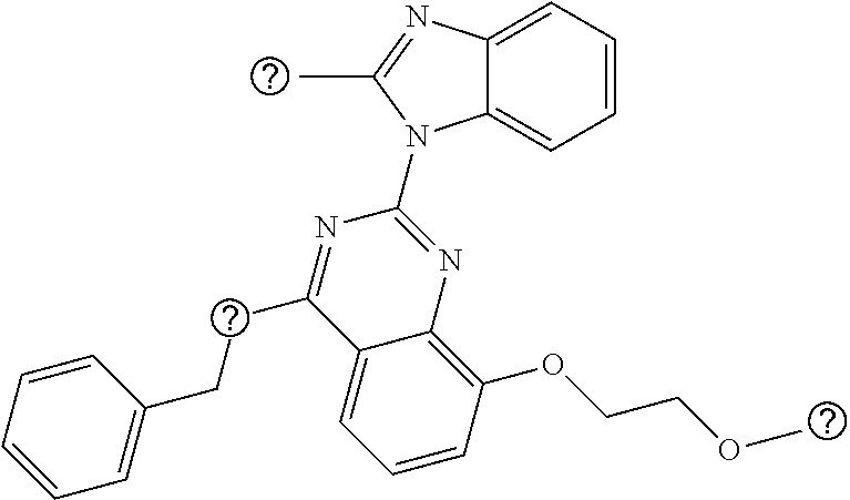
C12=CC=CC=C1N(C1=NC3=C(OCCOC)C=CC=C3C(CCC3=CC=CC=C3)=N1)C(C)=N2
